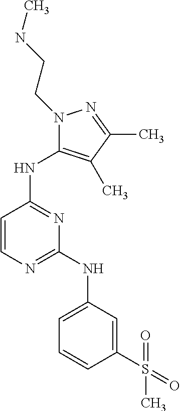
C1=CN=C(NC2=CC=CC(S(=O)(=O)C)=C2)N=C1NC1=C(C)C(C)=NN1CCNC
